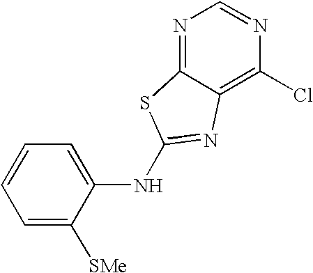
C1(NC2=NC3=C(Cl)N=CN=C3S2)=CC=CC=C1[SMe]
